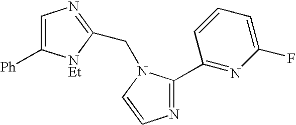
N1=C(C2=NC(F)=CC=C2)N(CC2=NC=C([Ph])[NEt]2)C=C1
